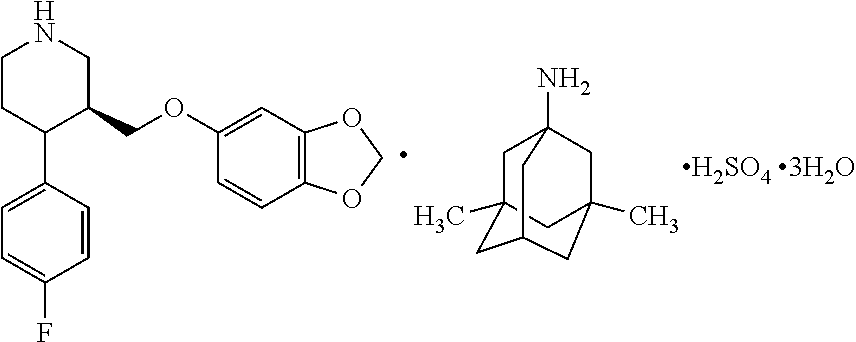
C1(OCC2CNCCC2C2=CC=C(F)C=C2)=CC2=C(C=C1)OCO2.C1C2(C)CC3CC(C)(CC1(N)C3)C2.[H2SO4]
